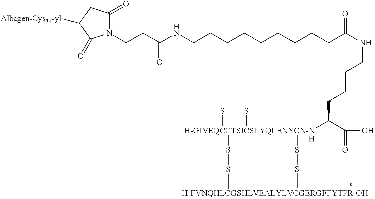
N1(CCC(NCCCCCCCCCC(NCCCCC([H-GIVEQCCTSICSLYQLENYCN-NH]2(SSC)(SSC)SS2)C(O)=O)=O)=O)C(=O)CC([Albagen-Cys34-yl])C1=O
